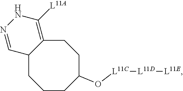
C1CC(O[L11C][L11D][L11E])CCC2=C([L11A])NN=CC2C1
